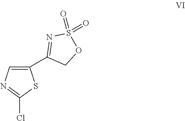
C1(C2=NS(=O)(=O)OC2)=CN=C(Cl)S1
